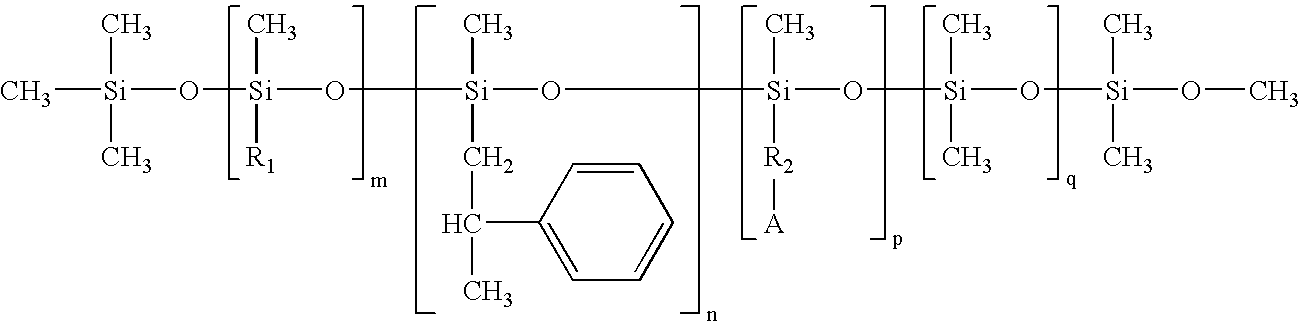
C[Si](C)(C)O[Si](O[Si](O[Si](O[Si](O[Si](OC)(C)C)(C)C)(C)[R2][A])(CC(C)C1=CC=CC=C1)C)([R1])C
